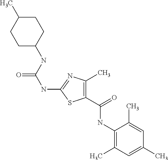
C1(C(=O)NC2=C(C)C=C(C)C=C2C)=C(C)N=C(NC(=O)NC2CCC(C)CC2)S1
